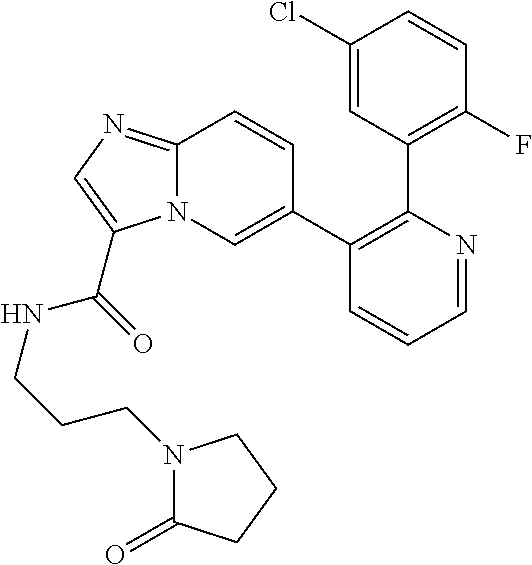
C1=NC(C2=C(F)C=CC(Cl)=C2)=C(C2=CN3C(=NC=C3C(=O)NCCCN3C(=O)CCC3)C=C2)C=C1
